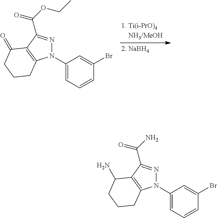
N1(C2=CC=CC(Br)=C2)N=C(C(OCC)=O)C2=C1CCCC2=O.N1(C2=CC=CC(Br)=C2)N=C(C(N)=O)C2=C1CCCC2N
